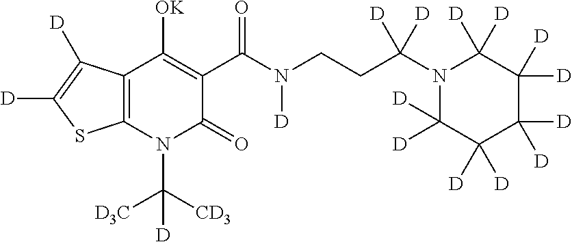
C12=C(N(C([CD3])([D3C])[D])C(=O)C(C(N(CCC(N3C([D])([D])C([D])([D])C([D])([D])C([D])([D])C3([D])[D])([D])[D])[D])=O)=C1[OK])SC([D])=C2[D]
